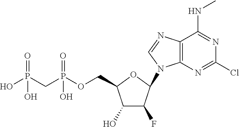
C1(O)C(F)C(N2C3=C(N=C2)C(NC)=NC(Cl)=N3)OC1COP(CP(O)(=O)O)(=O)O
